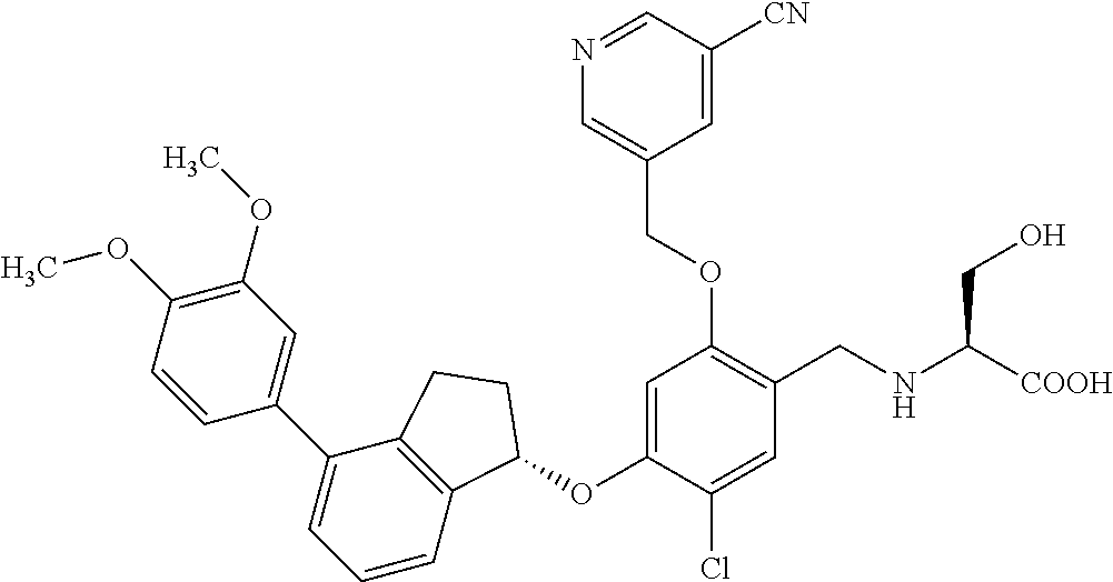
C1=CC(OC)=C(OC)C=C1C1=CC=CC2=C1CCC2OC1=CC(OCC2=CN=CC([CN])=C2)=C(CNC(CO)[COOH])C=C1Cl
